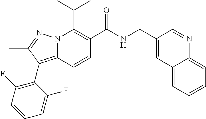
CC(C)C1=C(C(NCC2=CC3=CC=CC=C3N=C2)=O)C=CC2=C(C3=C(F)C=CC=C3F)C(C)=NN12
